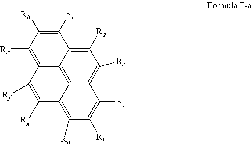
C12=C3C4=C([Rd])C([Re])=C1C([Rj])=C([Ri])C([Rh])=C2C([Rg])=C([Rf])C3=C([Ra])C([Rb])=C4[Rc]
